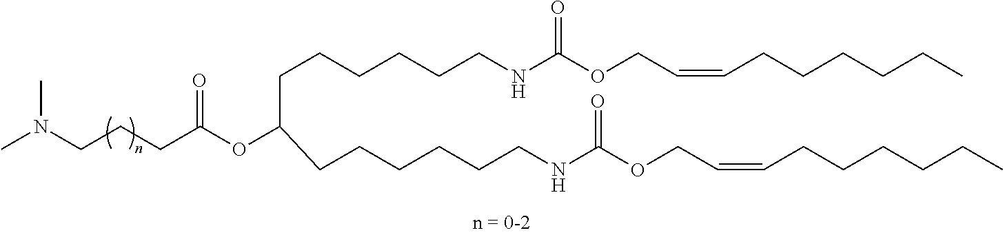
CN(CCCC(OC(CCCCCCNC(OCC=CCCCCCC)=O)CCCCCCNC(OCC=CCCCCCC)=O)=O)C
